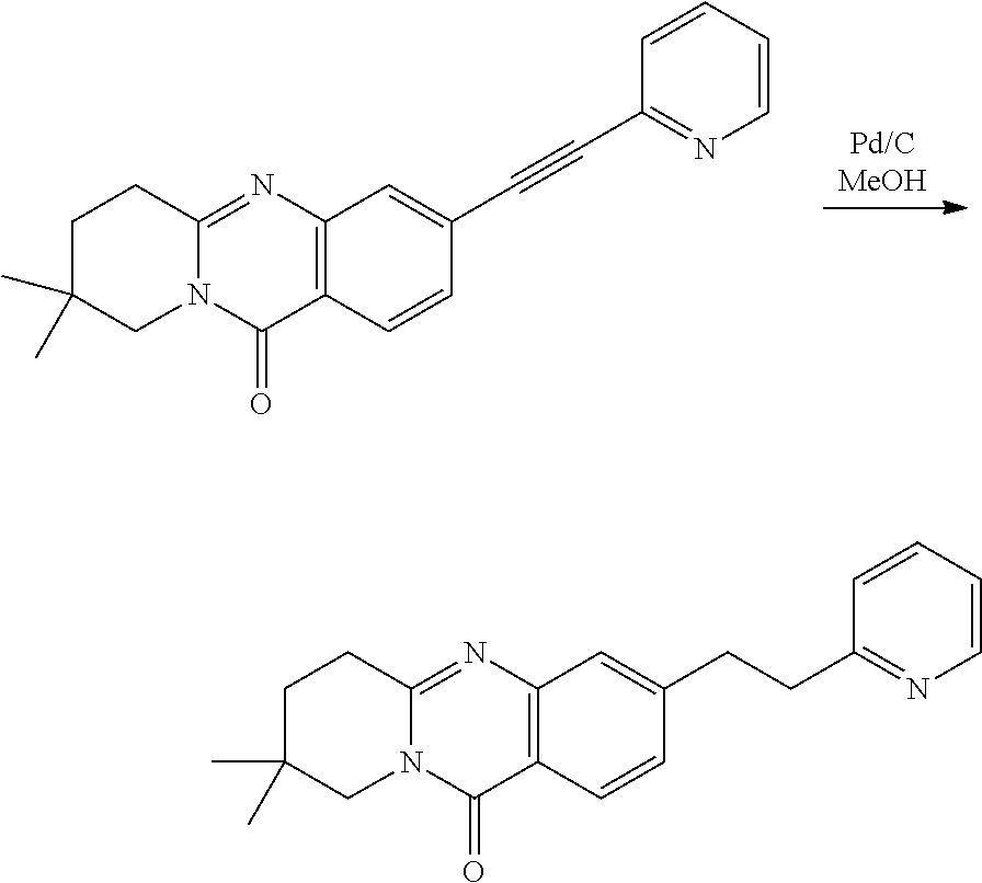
[Pd/CMeOH].C1(C#CC2=CC3=C(C(=O)N4C(=N3)CCC(C)(C)C4)C=C2)=NC=CC=C1.C1(CCC2=CC3=C(C(=O)N4C(=N3)CCC(C)(C)C4)C=C2)=NC=CC=C1
